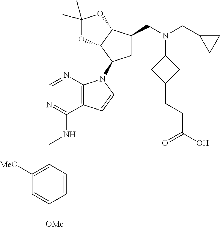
C1([MeO])=C(CNC2=NC=NC3=C2C=CN3C2CC(CN(CC3CC3)C3CC(CCC(O)=O)C3)C3C2OC(C)(C)O3)C=CC([OMe])=C1
